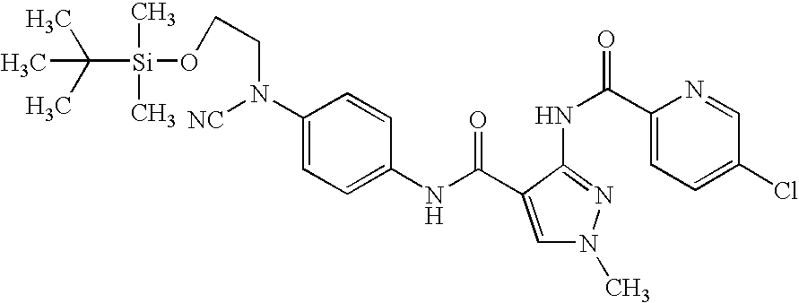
C1(NC(=O)C2=CN(C)N=C2NC(C2=CC=C(Cl)C=N2)=O)=CC=C(N(CCO[Si](C(C)(C)C)(C)C)[NC])C=C1
